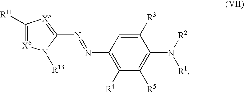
C1([R11])=[X6]N([R13])C(N=NC2=C([R4])C([R5])=C(N([R2])[R1])C([R3])=C2)=[X5]1
